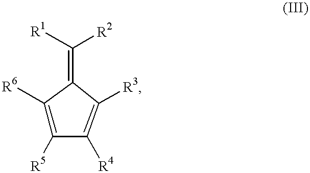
C1([R6])=C([R5])C([R4])=C([R3])C1=C([R2])[R1]
